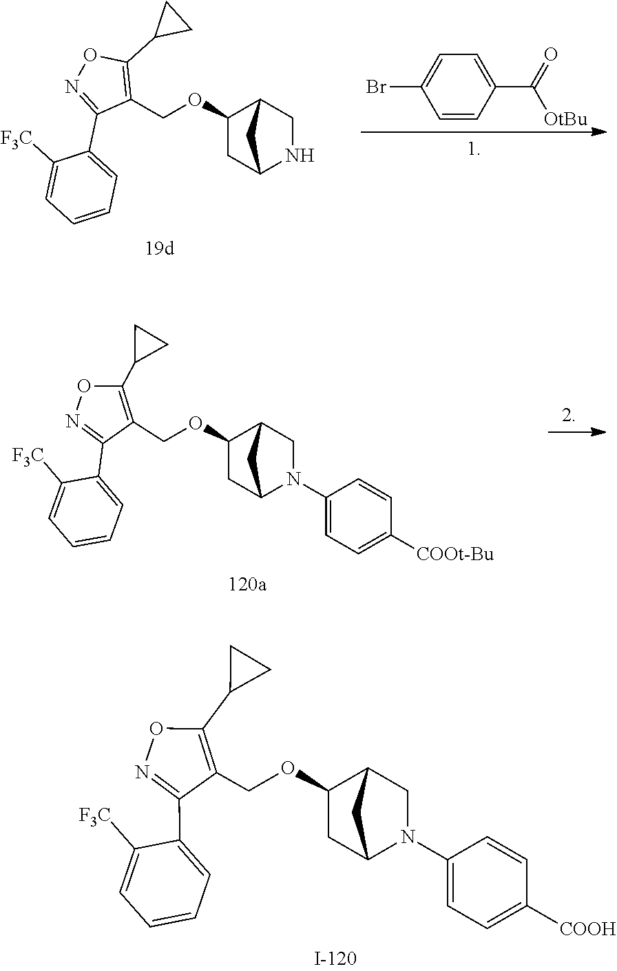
C1(OCC2=C(C3CC3)ON=C2C2=CC=CC=C2[F3C])CC2NCC1C2.C1=CC(C(=O)[OtBu])=CC=C1Br.C1(OCC2=C(C3CC3)ON=C2C2=CC=CC=C2[F3C])CC2N(C3=CC=C([COOH])C=C3)CC1C2.C1(OCC2=C(C3CC3)ON=C2C2=CC=CC=C2[F3C])CC2N(C3=CC=C([COOt-Bu])C=C3)CC1C2
